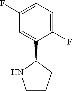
C1(F)=CC=C(F)C(C2NCCC2)=C1
